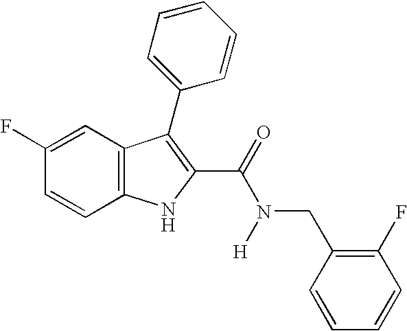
C12=C(C=CC(F)=C1)NC(C(=O)N([H])CC1=C(F)C=CC=C1)=C2C1=CC=CC=C1
